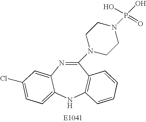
C1(N2CCN(P(O)(=O)O)CC2)=NC2=CC(Cl)=CC=C2NC2=C1C=CC=C2
